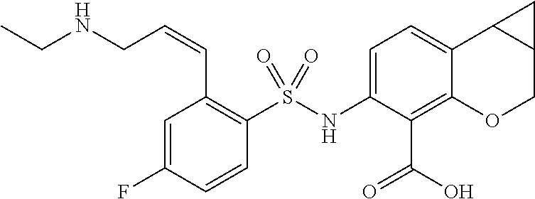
C1(NS(C2=C(C=CCNCC)C=C(F)C=C2)(=O)=O)=CC=C2C(=C1C(=O)O)OCC1C2C1
